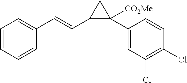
C1=CC=CC(C=CC2C(C3=CC(Cl)=C(Cl)C=C3)([CO2Me])C2)=C1
